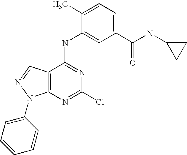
C12=C(C(NC3=CC(C(NC4CC4)=O)=CC=C3C)=NC(Cl)=N1)C=NN2C1=CC=CC=C1
